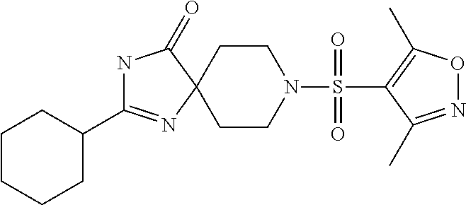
N1C(C2CCCCC2)=NC2(C1=O)CCN(S(C1=C(C)ON=C1C)(=O)=O)CC2
